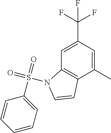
C1(C(F)(F)F)=CC2=C(C(C)=C1)C=CN2S(C1=CC=CC=C1)(=O)=O
